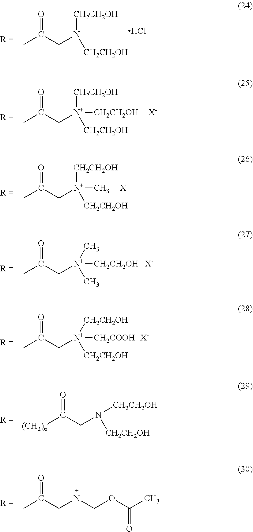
O=C(CN([CH2CH2OH])[CH2CH2OH])C.Cl.O=C(C[N+]([CH2CH2OH])(C)C)C.[X-].O=C(C[N+]([CH2COOH])([CH2CH2OH])[CH2CH2OH])C.[X-].O=C(CN([CH2CH2OH])[CH2CH2OH])[(CH2)n].O=C(CNCOC(C)=O)C.O=C(C[N+]([CH2CH2OH])([CH2CH2OH])[CH2CH2OH])C.[X-].O=C(C[N+]([CH2CH2OH])([CH2CH2OH])C)C.[X-]
